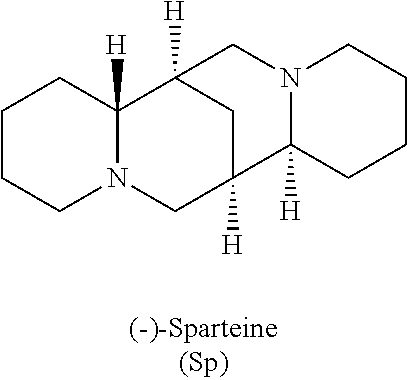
C1CCN2C([H])(C1)C1([H])CC([H])(C2)C2([H])N(C1)CCCC2
